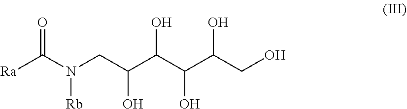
O=C([Ra])N([Rb])CC(O)C(C(O)C(O)CO)O
